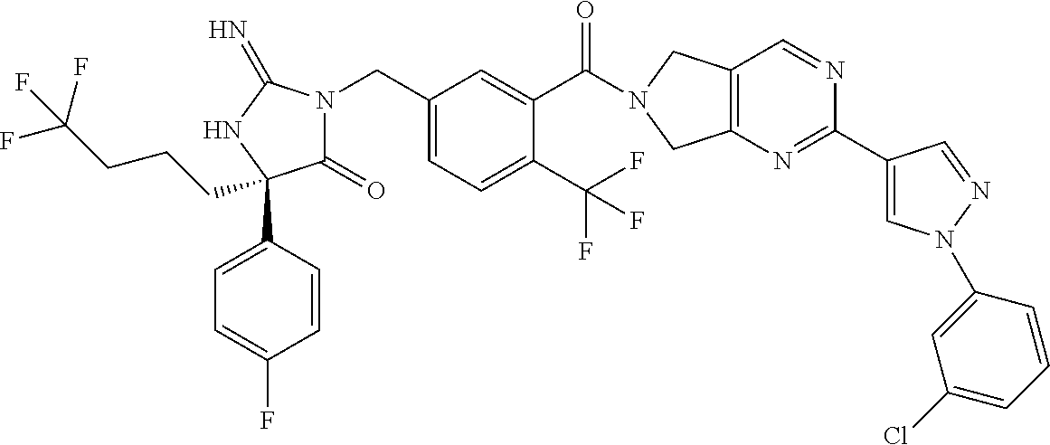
C1(=O)N(CC2=CC=C(C(F)(F)F)C(C(=O)N3CC4=C(C3)N=C(C3=CN(C5=CC(Cl)=CC=C5)N=C3)N=C4)=C2)C(=N)NC1(C1=CC=C(F)C=C1)CCCC(F)(F)F
